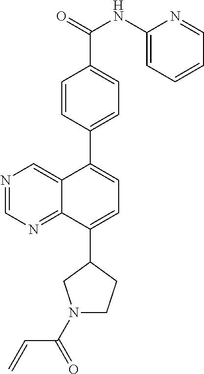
N1=CN=C2C(=C1)C(C1=CC=C(C(NC3=CC=CC=N3)=O)C=C1)=CC=C2C1CN(C(C=C)=O)CC1
